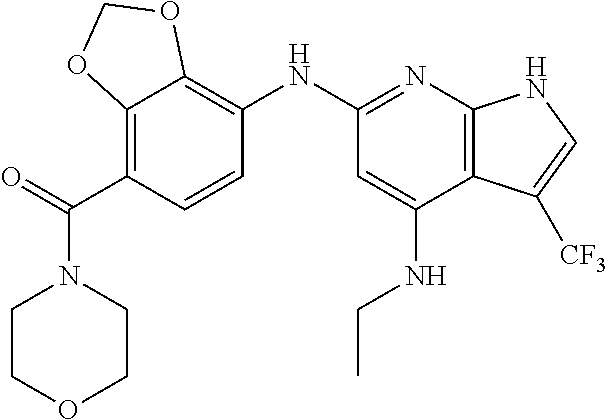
C1COCCN1C(C1=C2C(=C(NC3=NC4=C(C(NCC)=C3)C([CF3])=CN4)C=C1)OCO2)=O
